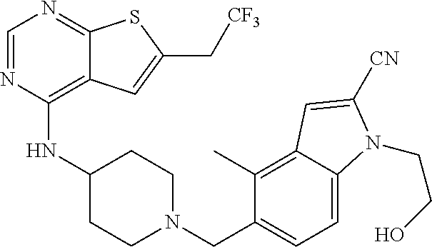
C1=NC(NC2CCN(CC3=CC=C4C(=C3C)C=C([CN])N4CCO)CC2)=C2C(=N1)SC(C[CF3])=C2
